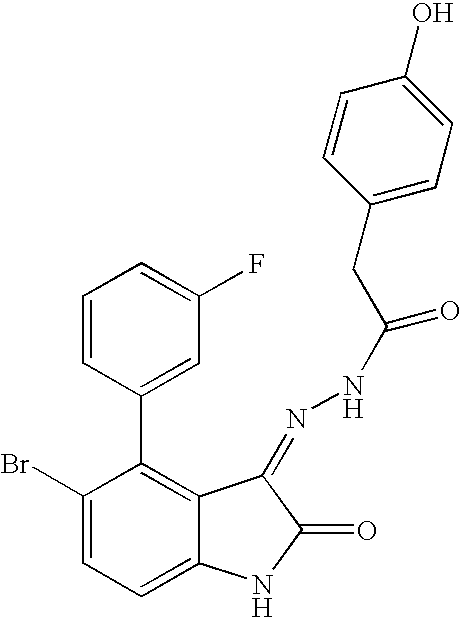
C1(Br)=CC=C2C(=C1C1=CC(F)=CC=C1)C(=NNC(CC1=CC=C(O)C=C1)=O)C(=O)N2
